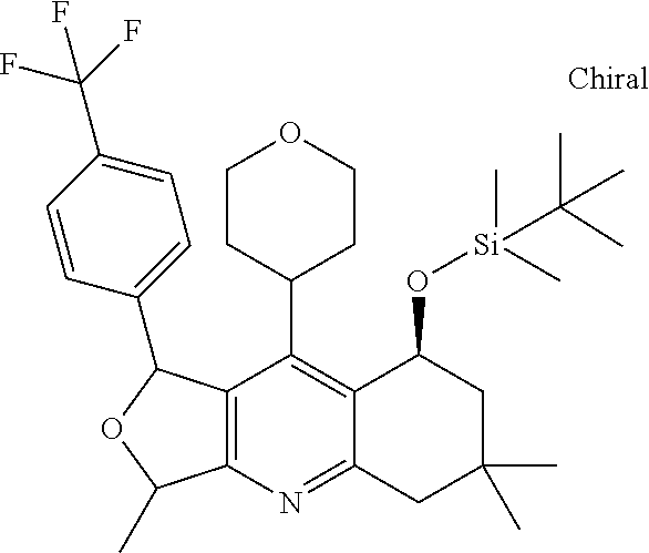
C1(C2CCOCC2)=C2C(=NC3=C1C(C1=CC=C(C(F)(F)F)C=C1)OC3C)CC(C)(C)CC2O[Si](C)(C)C(C)(C)C
